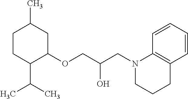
C1CC(C(C)C)C(OCC(O)CN2CCCC3=C2C=CC=C3)CC1C
